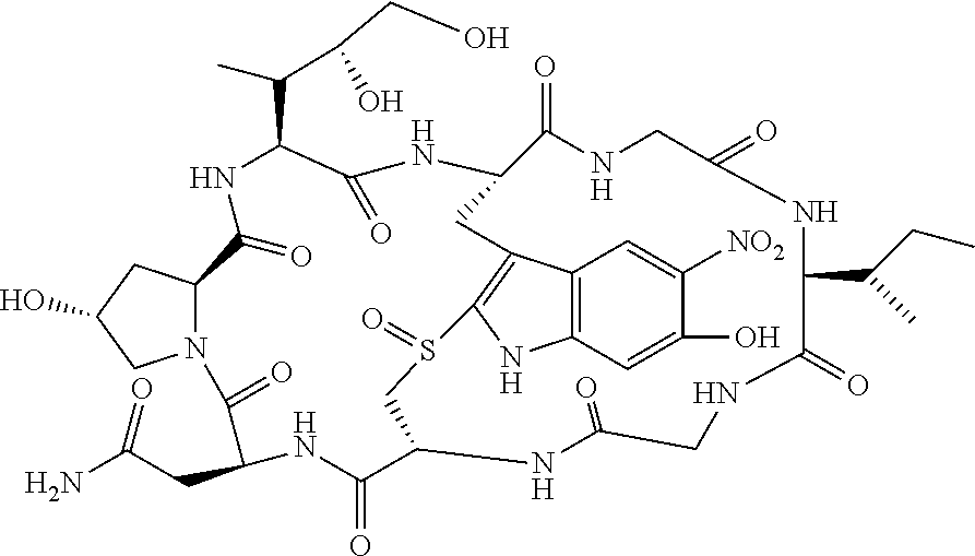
C12=C(C=C(O)C([NO2])=C1)NC1=C2CC2C(=O)NCC(=O)NC(C(C)CC)C(=O)NCC(=O)NC(CS1=O)C(=O)NC(CC(N)=O)C(=O)N1C(CC(O)C1)C(=O)NC(C(C)C(O)CO)C(=O)N2
